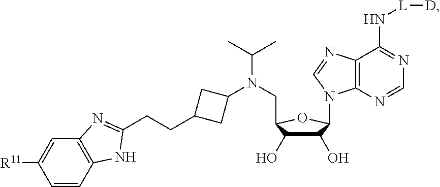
C(N(C1CC(CCC2=NC3=C(N2)C=CC([R11])=C3)C1)CC1C(O)C(O)C(N2C=NC3=C2N=CN=C3N[L][D])O1)(C)C
